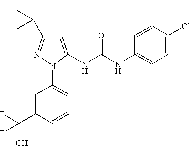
C1=CC(NC(NC2=CC(C(C)(C)C)=NN2C2=CC=CC(C(O)(F)F)=C2)=O)=CC=C1Cl
